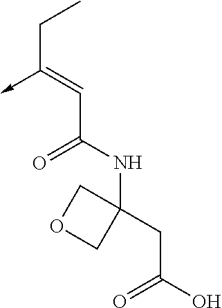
C(C(NC1(CC(O)=O)COC1)=O)=C(CC)->C
